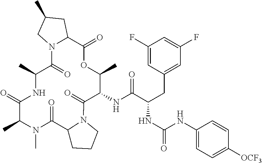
CC1N(C)C(=O)C2CCCN2C(=O)C(NC(C(NC(=O)NC2=CC=C([OCF3])C=C2)CC2=CC(F)=CC(F)=C2)=O)C(C)OC(=O)C2N(C(=O)C(C)NC1=O)CC(C)C2
